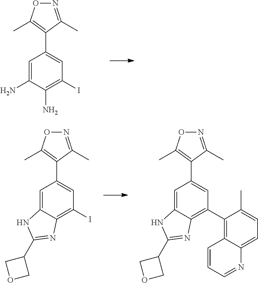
O1N=C(C)C(C2=CC(I)=C(N)C(N)=C2)=C1C.O1N=C(C)C(C2=CC(I)=C3C(=C2)NC(C2COC2)=N3)=C1C.O1N=C(C)C(C2=CC(C3=C4C(=CC=C3C)N=CC=C4)=C3C(=C2)NC(C2COC2)=N3)=C1C
